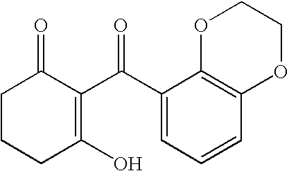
C1CCC(O)=C(C(C2=CC=CC3=C2OCCO3)=O)C1=O
